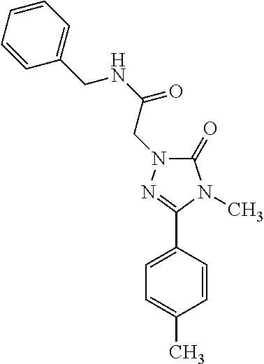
C1=CC(CNC(=O)CN2C(=O)N(C)C(C3=CC=C(C)C=C3)=N2)=CC=C1
